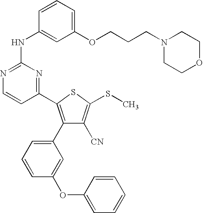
C1=CC(NC2=NC=CC(C3=C(C4=CC=CC(OC5=CC=CC=C5)=C4)C([CN])=C(SC)S3)=N2)=CC(OCCCN2CCOCC2)=C1
